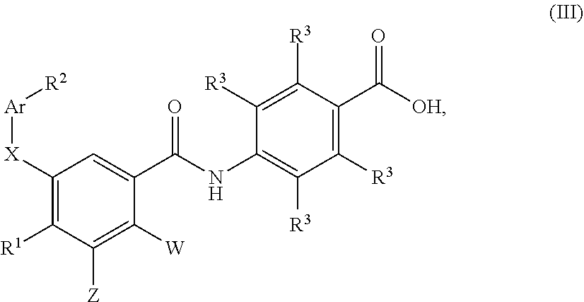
[Ar]([X]C1=C([R1])C([Z])=C([W])C(C(=O)NC2=C([R3])C([R3])=C(C(=O)[OH])C([R3])=C2[R3])=C1)[R2]
